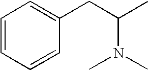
C1(CC(C)N(C)C)=CC=CC=C1
